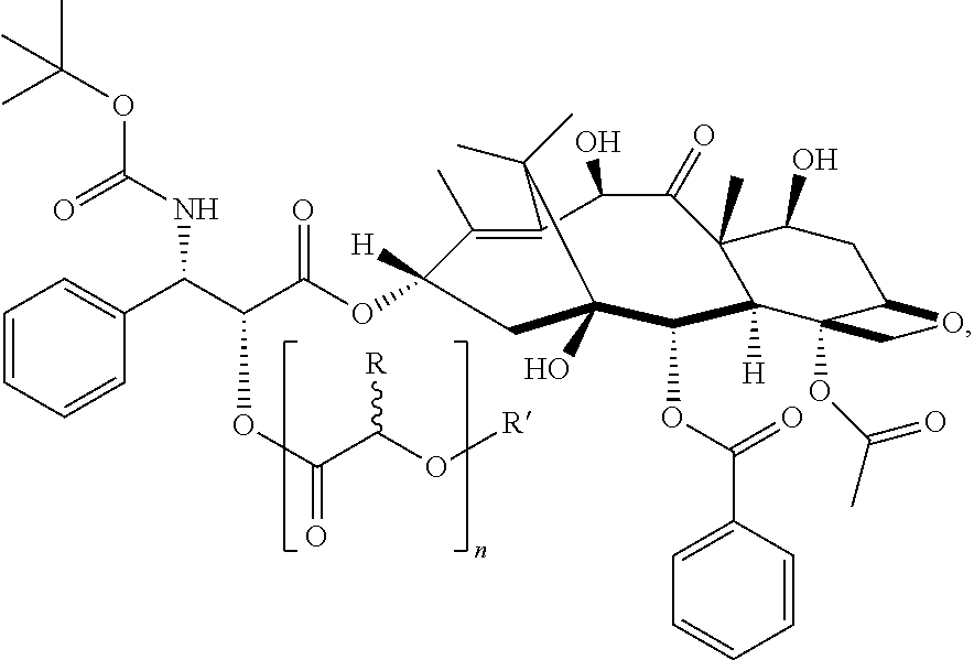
C1(C)=C2C(C)(C)C(O)(C(OC(=O)C3=CC=CC=C3)C3([H])C(C)(C(O)CC4C3(OC(C)=O)CO4)C(=O)C2O)CC1([H])OC(C(C(C1=CC=CC=C1)NC(OC(C)(C)C)=O)OC(C(O[R])[R])=O)=O
